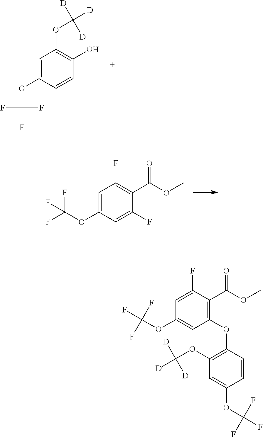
C1=C(OC(F)(F)F)C=C(F)C(C(OC)=O)=C1F.C1=C(OC(F)(F)F)C=CC(O)=C1OC([D])([D])[D].C1=C(F)C(C(OC)=O)=C(OC2=C(OC([D])([D])[D])C=C(OC(F)(F)F)C=C2)C=C1OC(F)(F)F
